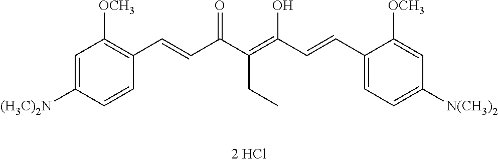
C1=C([(H3C)2N])C=CC(C=CC(C(=C(O)C=CC2=CC=C([N(CH3)2])C=C2[OCH3])CC)=O)=C1[OCH3]
